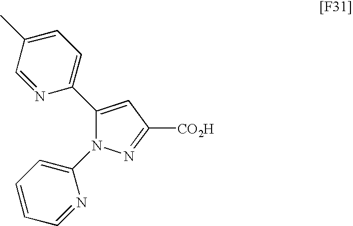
C1(C2=CC=C(C)C=N2)=CC([CO2H])=NN1C1=CC=CC=N1
